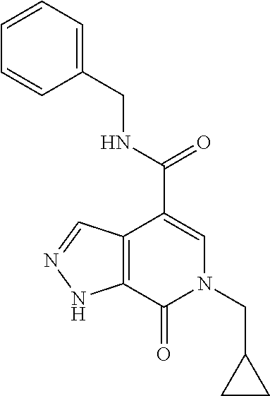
C12=C(C(C(=O)NCC3=CC=CC=C3)=CN(CC3CC3)C1=O)C=NN2
